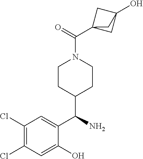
C(=O)(C12CC(O)(C1)C2)N1CCC(C(C2=CC(Cl)=C(Cl)C=C2O)N)CC1
